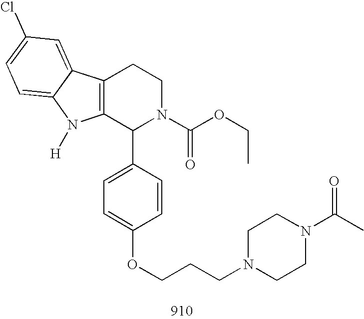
C12=C(C(C3=CC=C(OCCCN4CCN(C(C)=O)CC4)C=C3)N(C(OCC)=O)CC1)N([H])C1=CC=C(Cl)C=C21
